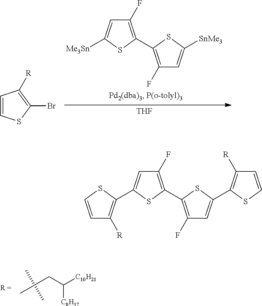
CC(C)(CC([C8H17])[C10H21])C.C1=CSC(Br)=C1[R].C1(F)=C(C2=C(F)C=C([SnMe3])S2)SC([Me3Sn])=C1.[THF].C1(F)=C(C2=C(F)C=C(C3=C([R])C=CS3)S2)SC(C2=C([R])C=CS2)=C1
